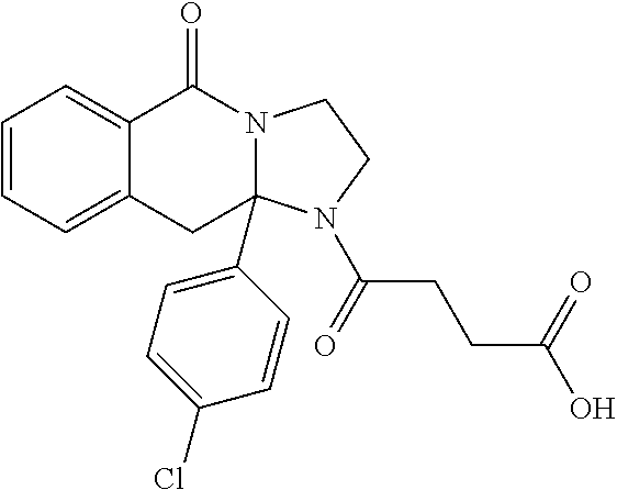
C1=CC=C2C(=C1)C(=O)N1C(C3=CC=C(Cl)C=C3)(C2)N(C(=O)CCC(O)=O)CC1
